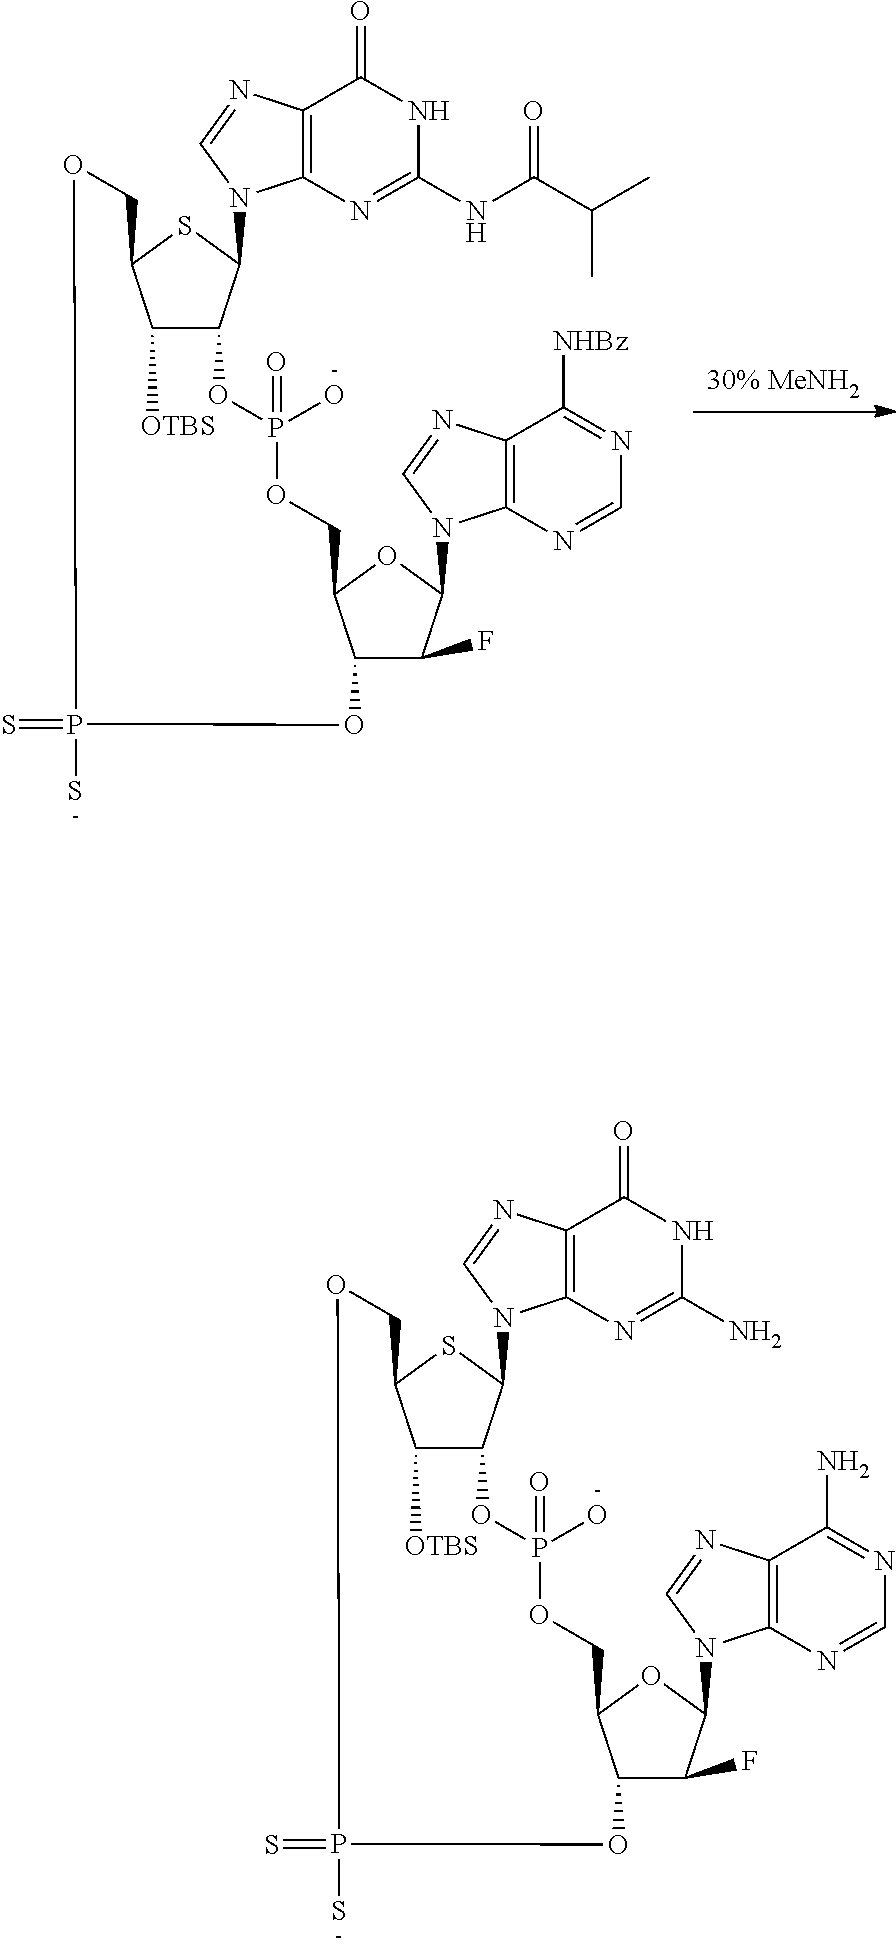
[30% MeNH2].C1([OTBS])C2C(N3C4=C(N=C3)C(=O)NC(NC(=O)C(C)C)=N4)SC1COP(S)(=S)OC1C(F)C(N3C4=C(N=C3)C([NHBz])=NC=N4)OC1COP(=O)(O)O2.C1([OTBS])C2C(N3C4=C(N=C3)C(=O)NC(N)=N4)SC1COP(S)(=S)OC1C(F)C(N3C4=C(N=C3)C(N)=NC=N4)OC1COP(=O)(O)O2
